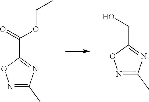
N1=C(C)N=C(C(OCC)=O)O1.N1=C(C)N=C(CO)O1
